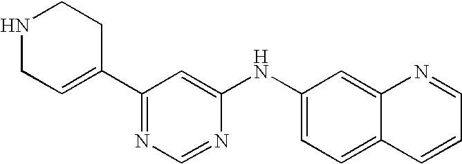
N1CC=C(C2=NC=NC(NC3=CC=C4C(=C3)N=CC=C4)=C2)CC1
